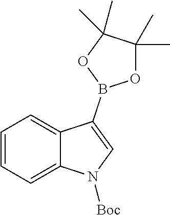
C1=CC=C2C(=C1)C(B1OC(C)(C)C(C)(C)O1)=CN2[Boc]
